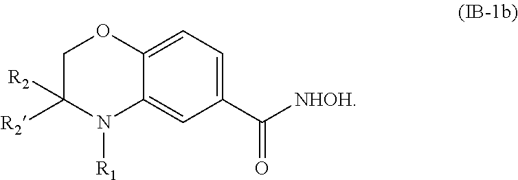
C1=C2C(=CC(C([NHOH])=O)=C1)N([R1])C([R2])([R2])CO2
